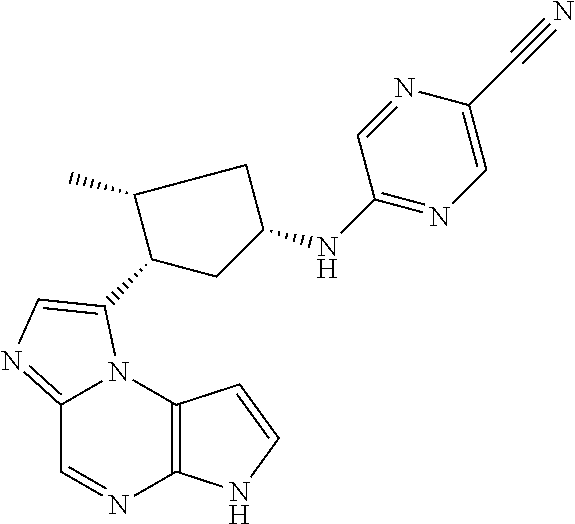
C12=NC=C(C3CC(NC4=NC=C(C#N)N=C4)CC3C)N1C1=C(N=C2)NC=C1
